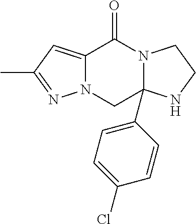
N12C(=CC(C)=N1)C(=O)N1C(C3=CC=C(Cl)C=C3)(C2)NCC1
